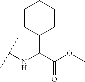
C1(C(C(OC)=O)NC(C)C)CCCCC1
